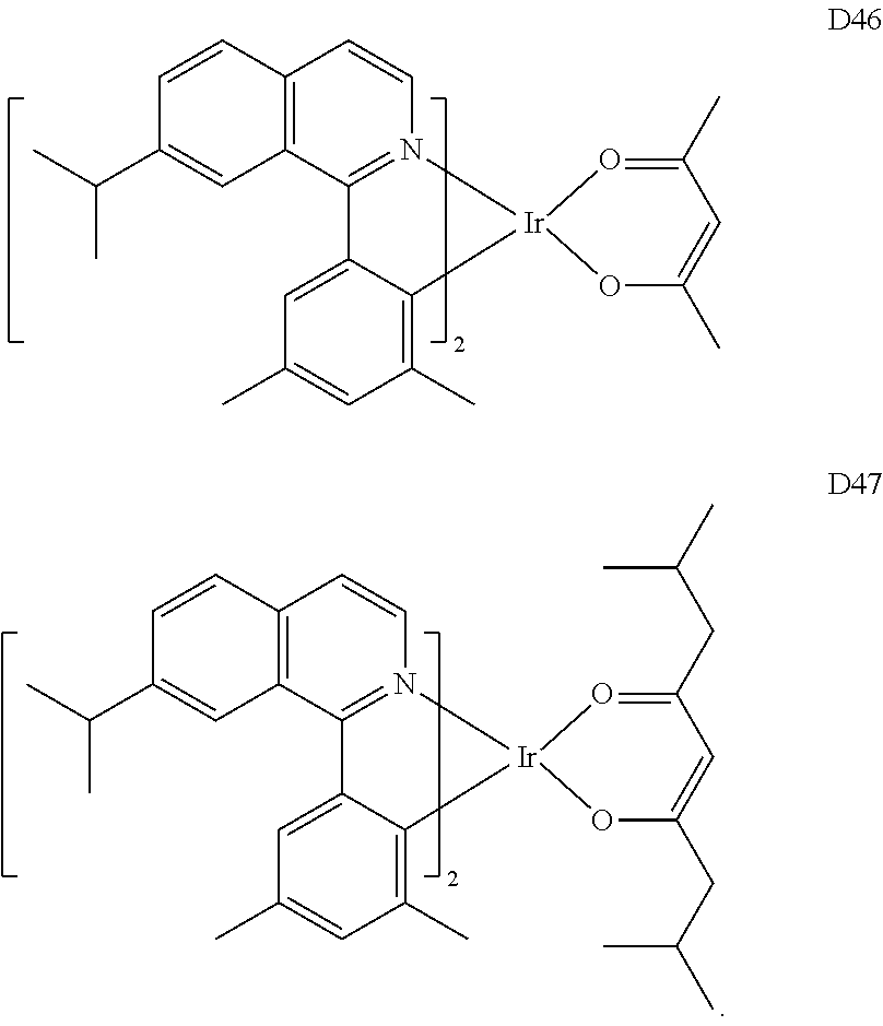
C12=C(C3=N(C=C1)[Ir]1(C4=C(C)C=C(C)C=C34)OC(C)=CC(C)=O1)C=C(C(C)C)C=C2.C12=C(C3=N(C=C1)[Ir]1(C4=C(C)C=C(C)C=C34)OC(CC(C)C)=CC(CC(C)C)=O1)C=C(C(C)C)C=C2
